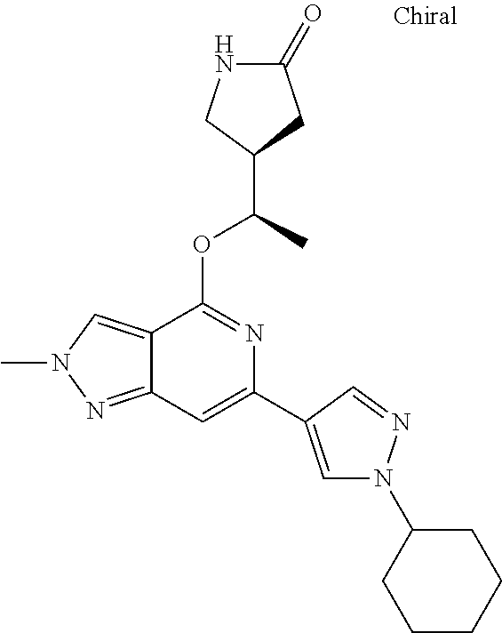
N1C(=O)CC(C(C)OC2=NC(C3=CN(C4CCCCC4)N=C3)=CC3=NN(C)C=C23)C1
